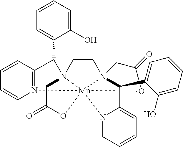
N12=C(C=CC=C1)C(C1=CC=CC=C1O)N13CCN45CC(=O)O[Mn]214(OC(=O)C3)N1=CC=CC=C1C5C1=CC=CC=C1O
